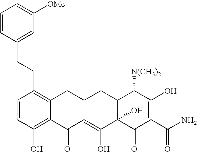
C1=CC(O)=C2C(=C1CCC1=CC([OMe])=CC=C1)CC1C(=C(O)C3(O)C(C1)C([N(CH3)2])C(O)=C(C(N)=O)C3=O)C2=O
